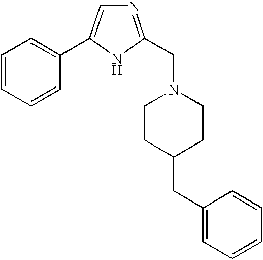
C1=CC=CC=C1C1=CN=C(CN2CCC(CC3=CC=CC=C3)CC2)N1
